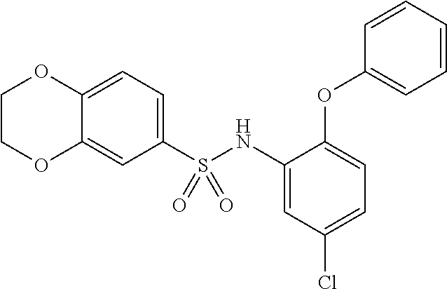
C1COC2=CC(S(NC3=CC(Cl)=CC=C3OC3=CC=CC=C3)(=O)=O)=CC=C2O1
